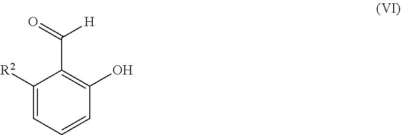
C1(O)=C(C(=O)[H])C([R2])=CC=C1
